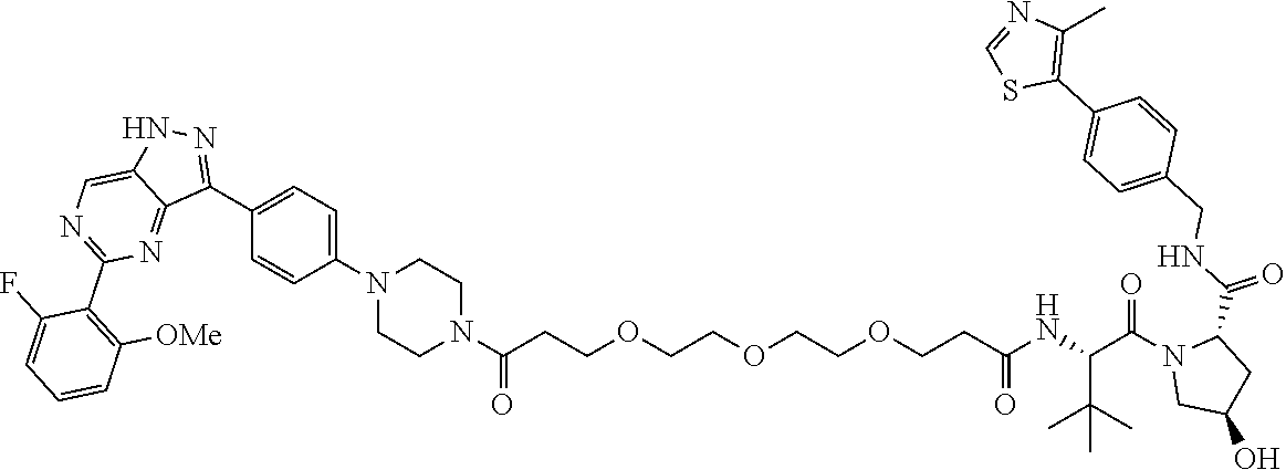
C1(N2CCN(C(CCOCCOCCOCCC(NC(C(=O)N3CC(O)CC3C(=O)NCC3=CC=C(C4=C(C)N=CS4)C=C3)C(C)(C)C)=O)=O)CC2)=CC=C(C2=NNC3=CN=C(C4=C([OMe])C=CC=C4F)N=C23)C=C1
